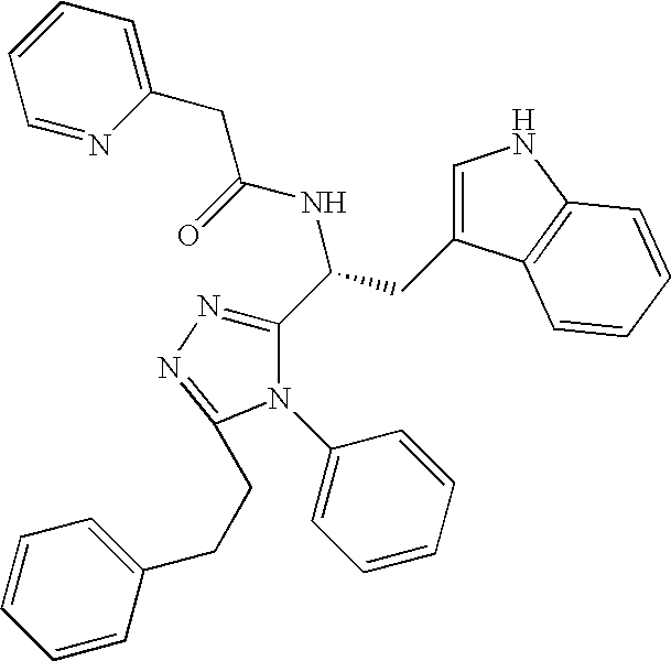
C1(C(CC2=CNC3=C2C=CC=C3)NC(=O)CC2=CC=CC=N2)=NN=C(CCC2=CC=CC=C2)N1C1=CC=CC=C1
